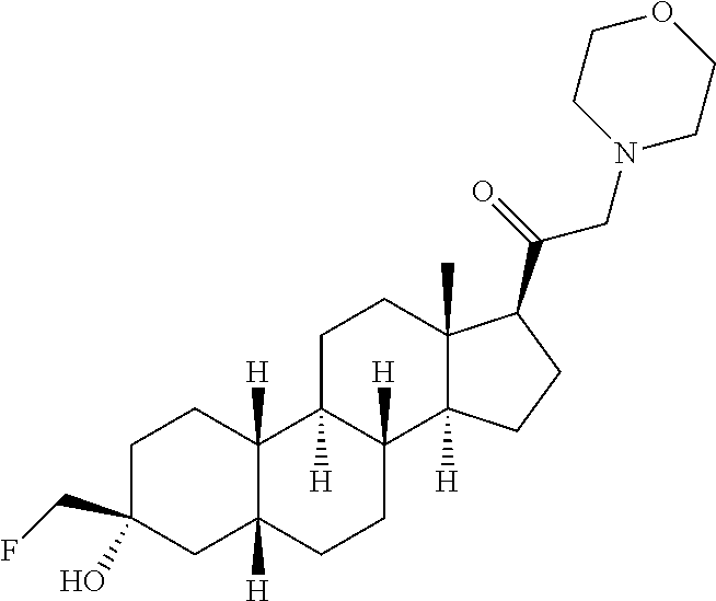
C1C(O)(CF)CC2([H])C([H])(C1)C1([H])C([H])(CC2)C2([H])C(C)(CC1)C(C(=O)CN1CCOCC1)CC2
